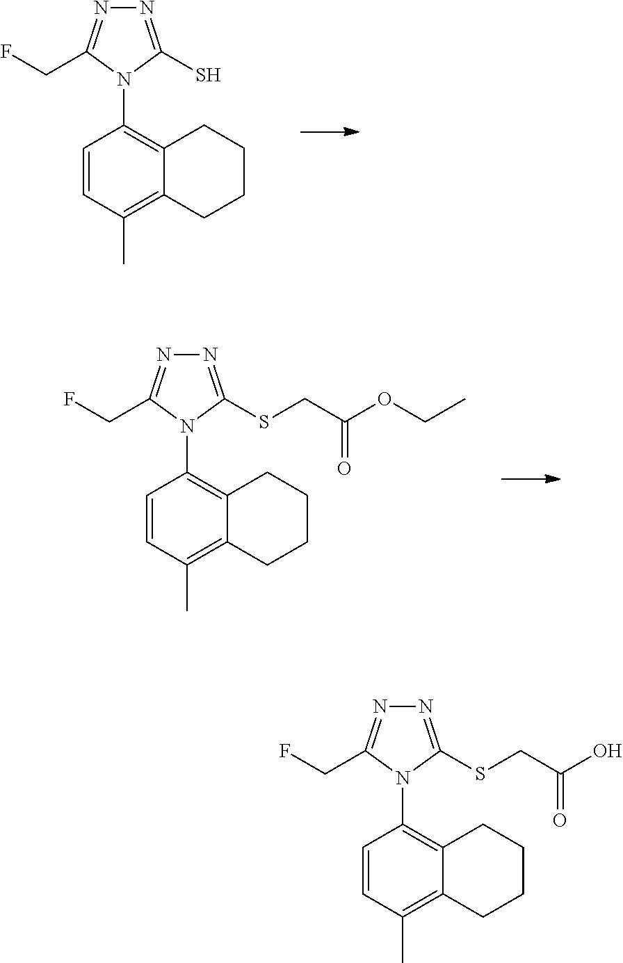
N1=C(S)N(C2=C3C(=C(C)C=C2)CCCC3)C(CF)=N1.N1=C(SCC(OCC)=O)N(C2=C3C(=C(C)C=C2)CCCC3)C(CF)=N1.N1=C(SCC(O)=O)N(C2=C3C(=C(C)C=C2)CCCC3)C(CF)=N1
